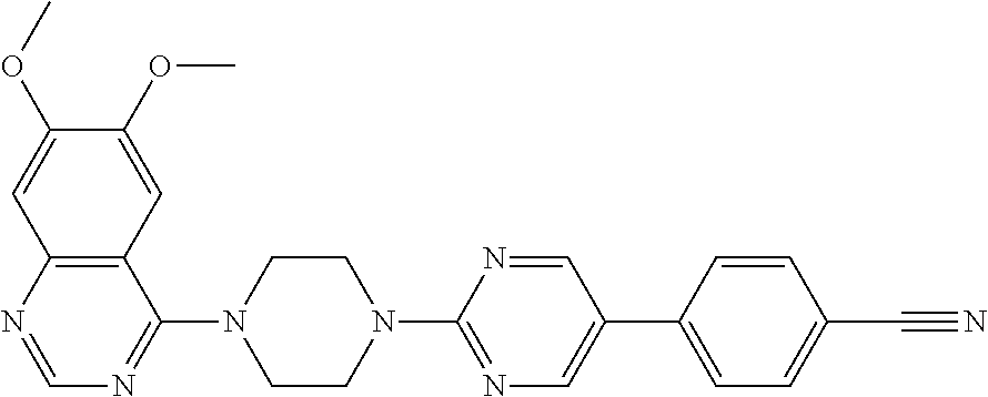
C12=C(N=CN=C1N1CCN(C3=NC=C(C4=CC=C(C#N)C=C4)C=N3)CC1)C=C(OC)C(OC)=C2
